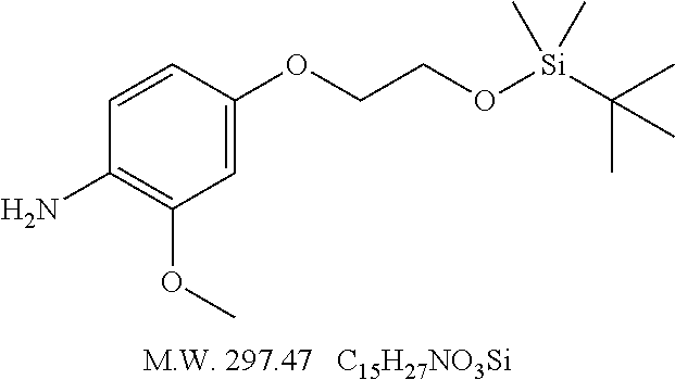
[C15H27NO3Si].C1=CC(OCCO[Si](C(C)(C)C)(C)C)=CC(OC)=C1N
